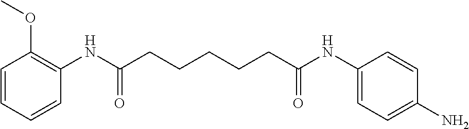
C1=CC=CC(NC(CCCCCC(NC2=CC=C(N)C=C2)=O)=O)=C1OC
